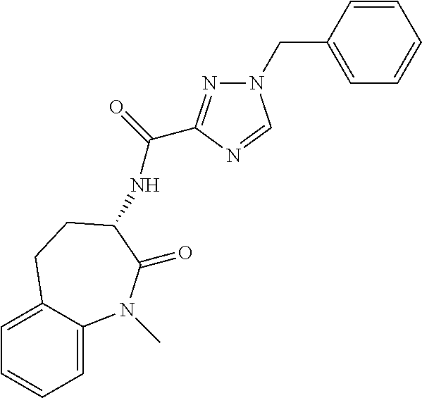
C1=C2C(=CC=C1)CCC(NC(=O)C1=NN(CC3=CC=CC=C3)C=N1)C(=O)N2C
